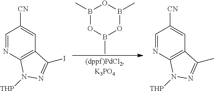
B1(C)OB(C)OB(C)O1.C1=NC2=C(C=C1[CN])C(I)=NN2[THP].C1=NC2=C(C=C1[CN])C(C)=NN2[THP]
